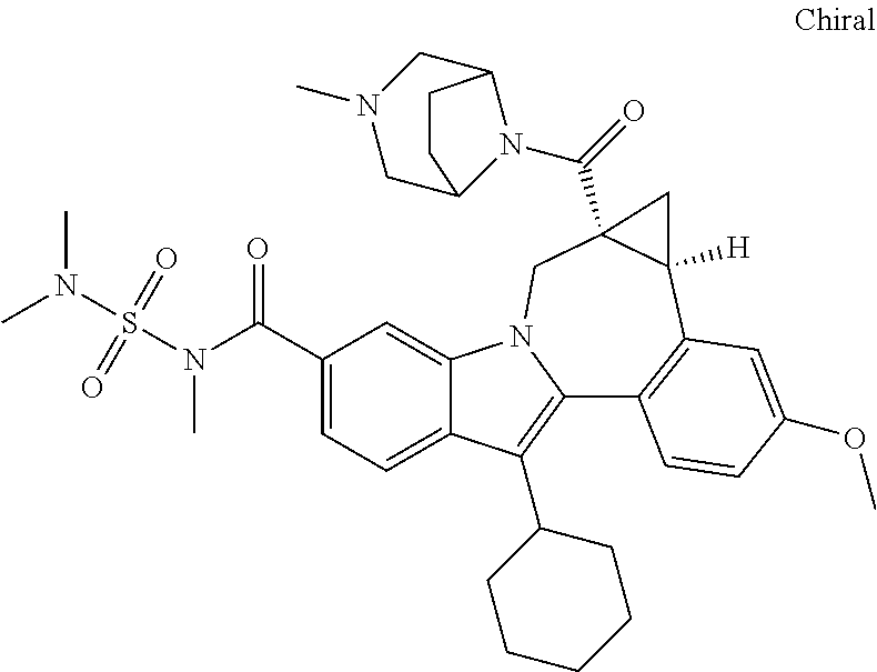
C1(C(N(S(N(C)C)(=O)=O)C)=O)=CC=C2C(=C1)N1C(=C2C2CCCCC2)C2=C(C3([H])C(C(=O)N4C5CN(C)CC4CC5)(C1)C3)C=C(OC)C=C2
